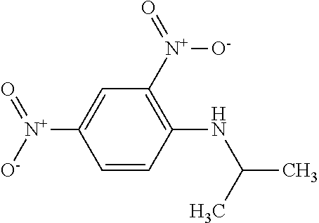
C1=CC(NC(C)C)=C([N+](=O)[O-])C=C1[N+](=O)[O-]
